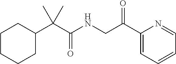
C1CC(C(C(NCC(C2=CC=CC=N2)=O)=O)(C)C)CCC1
